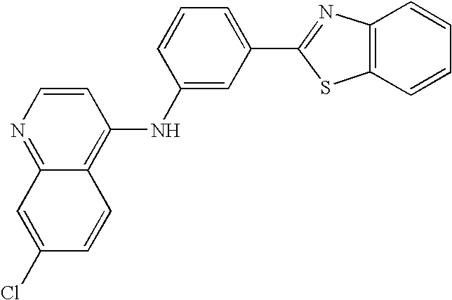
C12=C(C=CC=C1)SC(C1=CC=CC(NC3=C4C(=NC=C3)C=C(Cl)C=C4)=C1)=N2
